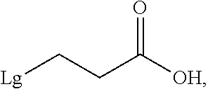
[Lg]CCC([OH])=O
